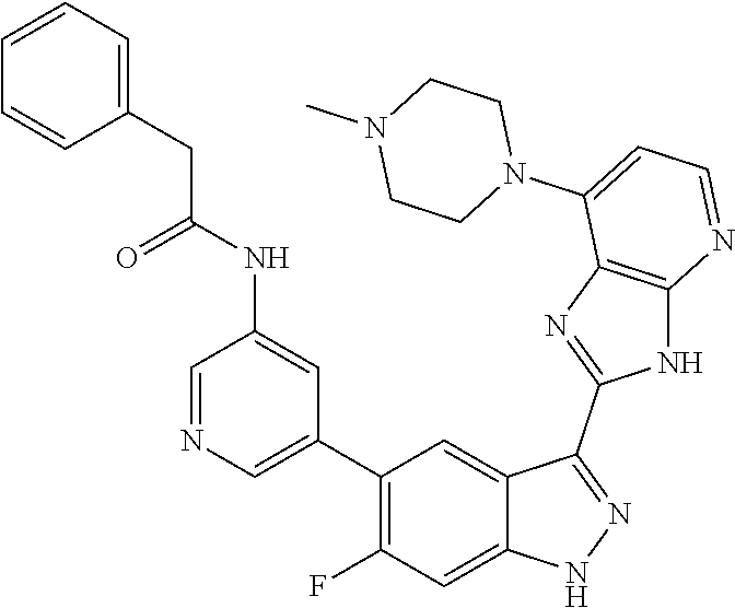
C1=NC=C(C2=C(F)C=C3C(=C2)C(C2=NC4=C(N2)N=CC=C4N2CCN(C)CC2)=NN3)C=C1NC(CC1=CC=CC=C1)=O
